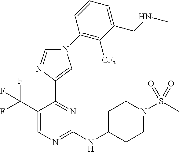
C1(NC2CCN(S(C)(=O)=O)CC2)=NC=C(C(F)(F)F)C(C2=CN(C3=C([CF3])C(CNC)=CC=C3)C=N2)=N1
